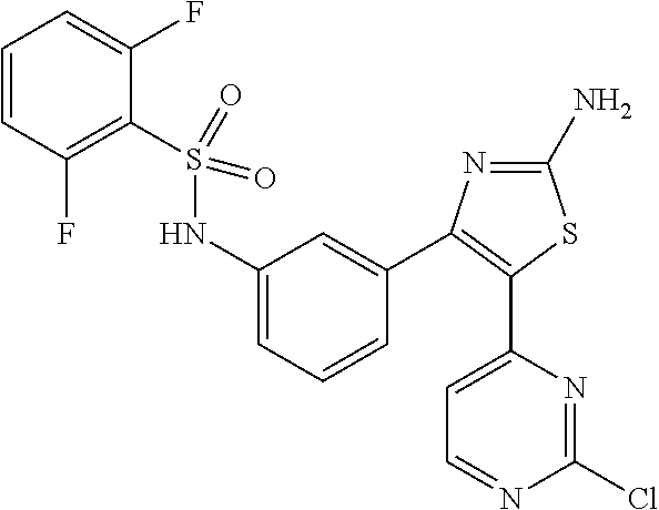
C1=CC(F)=C(S(NC2=CC=CC(C3=C(C4=CC=NC(Cl)=N4)SC(N)=N3)=C2)(=O)=O)C(F)=C1
